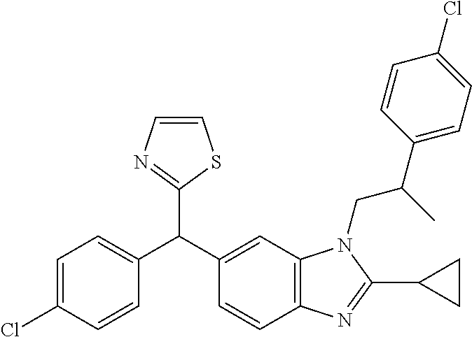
C1=C(Cl)C=CC(C(C2=CC3=C(C=C2)N=C(C2CC2)N3CC(C2=CC=C(Cl)C=C2)C)C2=NC=CS2)=C1
